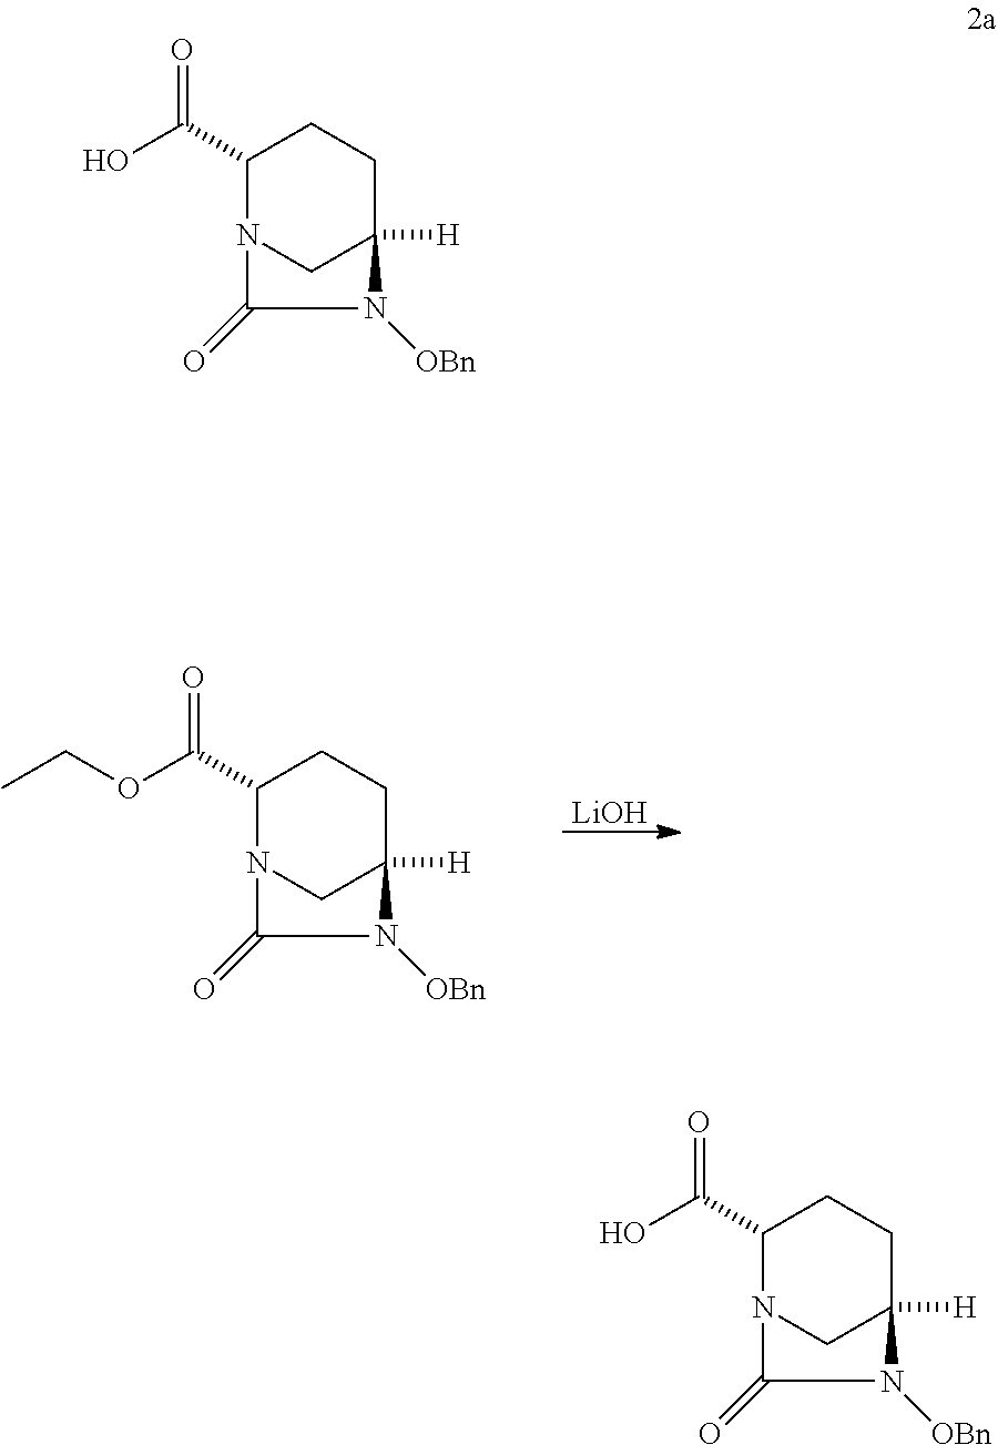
[LiOH].C1(C(OCC)=O)N2CC([H])(CC1)N([OBn])C2=O.C1(C(O)=O)N2CC([H])(CC1)N([OBn])C2=O.C1(C(O)=O)N2CC([H])(CC1)N([OBn])C2=O
